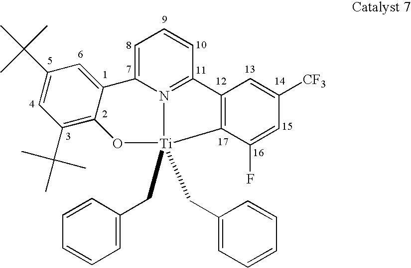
C1(C(C)(C)C)=CC(C(C)(C)C)=C2C(=C1)C1=CC=CC3=N1[Ti](CC1=CC=CC=C1)(CC1=CC=CC=C1)(O2)C1=C3C=C([CF3])C=C1F
